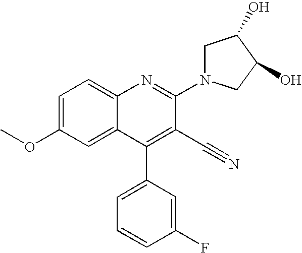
C1=C(OC)C=C2C(=C1)N=C(N1CC(O)C(O)C1)C(C#N)=C2C1=CC=CC(F)=C1
